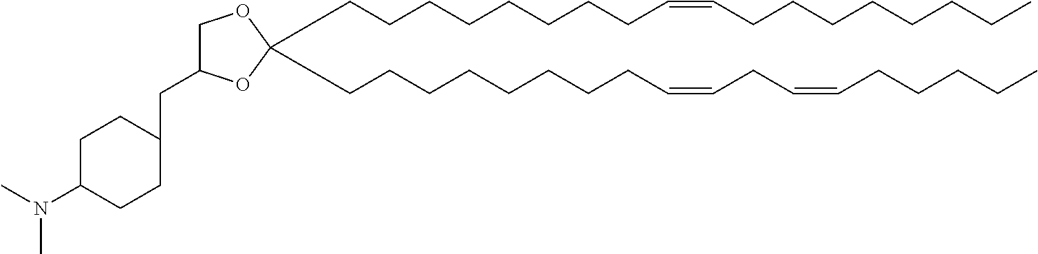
C(CCCCCCCC=CCCCCCCCC)C1(CCCCCCCCC=CCC=CCCCCC)OCC(CC2CCC(N(C)C)CC2)O1
